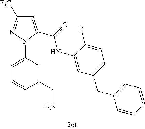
C1=C(C(NC2=CC(CC3=CC=CC=C3)=CC=C2F)=O)N(C2=CC=CC(CN)=C2)N=C1[F3C]
